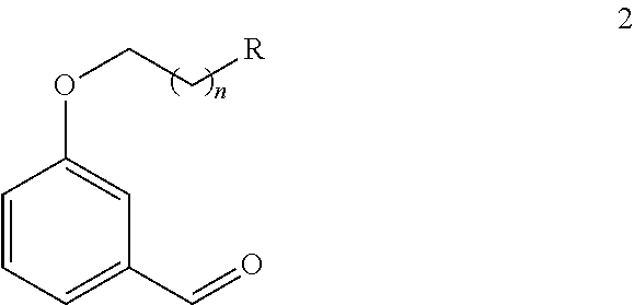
C1=CC=C(C=O)C=C1OCC[R]
